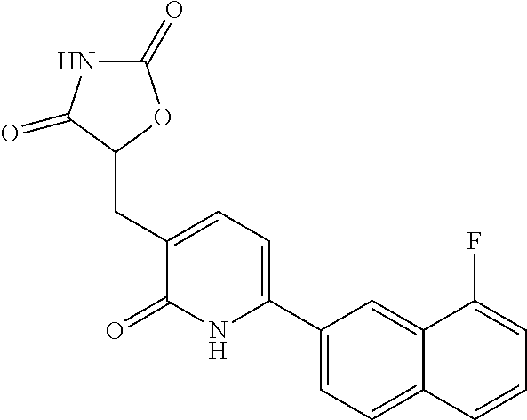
C1(C2=CC=C(CC3OC(=O)NC3=O)C(=O)N2)=CC=C2C(=C1)C(F)=CC=C2
